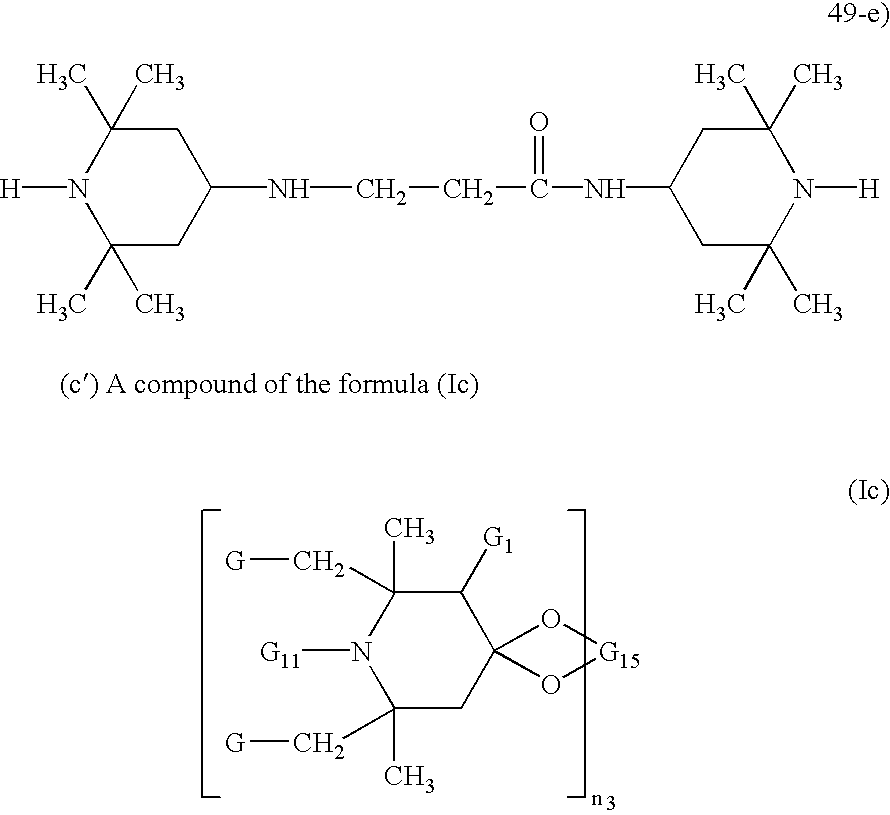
C1(C)(C)CC(NCCC(=O)NC2CC(C)(C)N([H])C(C)(C)C2)CC(C)(C)N1[H].C1(C)(C[G])CC2(C([G1])C(C)(C[G])N1[G11])O[G15]O2
